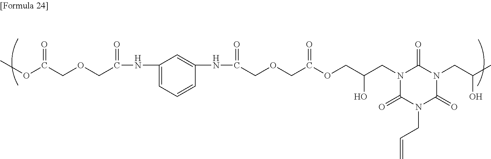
COC(COCC(NC1=CC=CC(NC(COCC(OCC(CN2C(=O)N(CC=C)C(=O)N(CC(C)O)C2=O)O)=O)=O)=C1)=O)=O
